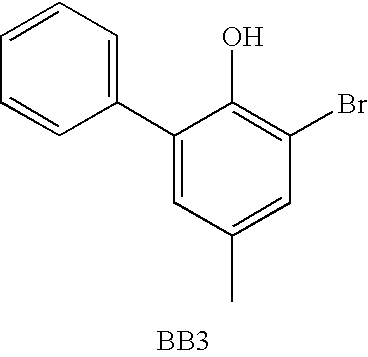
C1(C2=CC(C)=CC(Br)=C2O)=CC=CC=C1.[BB3]
